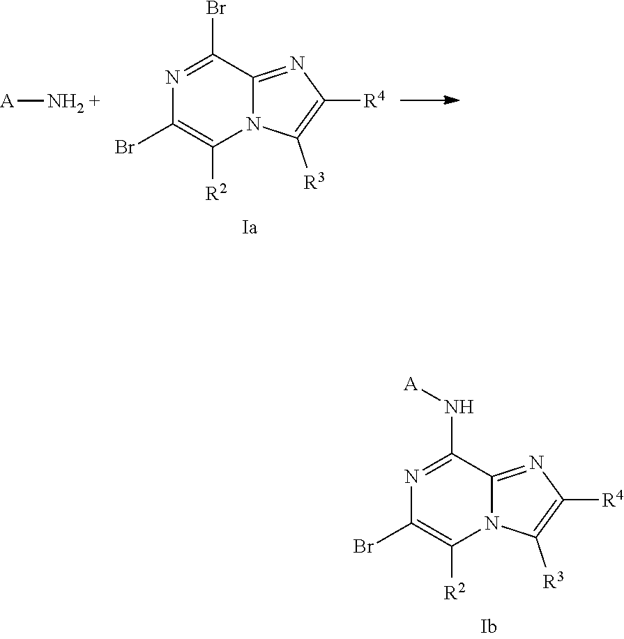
[A][NH2 +].N1=C(Br)C2=NC([R4])=C([R3])N2C([R2])=C1Br.N1=C(N[A])C2=NC([R4])=C([R3])N2C([R2])=C1Br
